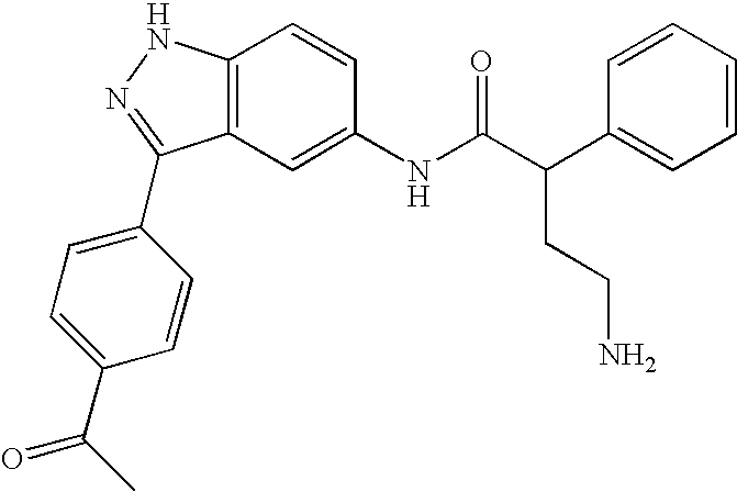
C12=C(C=C(NC(C(C3=CC=CC=C3)CCN)=O)C=C1)C(C1=CC=C(C(C)=O)C=C1)=NN2
